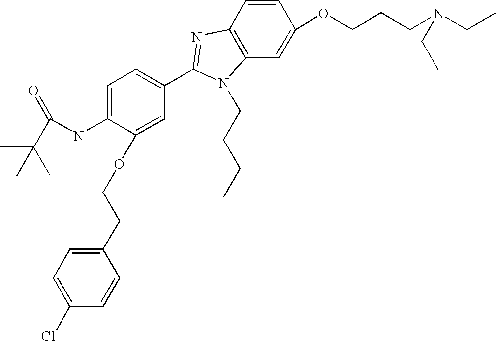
C1=CC2=C(C=C1OCCCN(CC)CC)N(CCCC)C(C1=CC=C(NC(=O)C(C)(C)C)C(OCCC3=CC=C(Cl)C=C3)=C1)=N2
